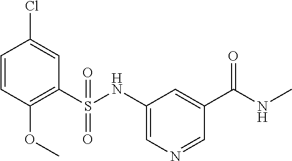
C1=CC(OC)=C(S(NC2=CN=CC(C(NC)=O)=C2)(=O)=O)C=C1Cl
